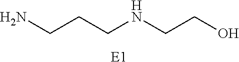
[E1].NCCCNCCO
